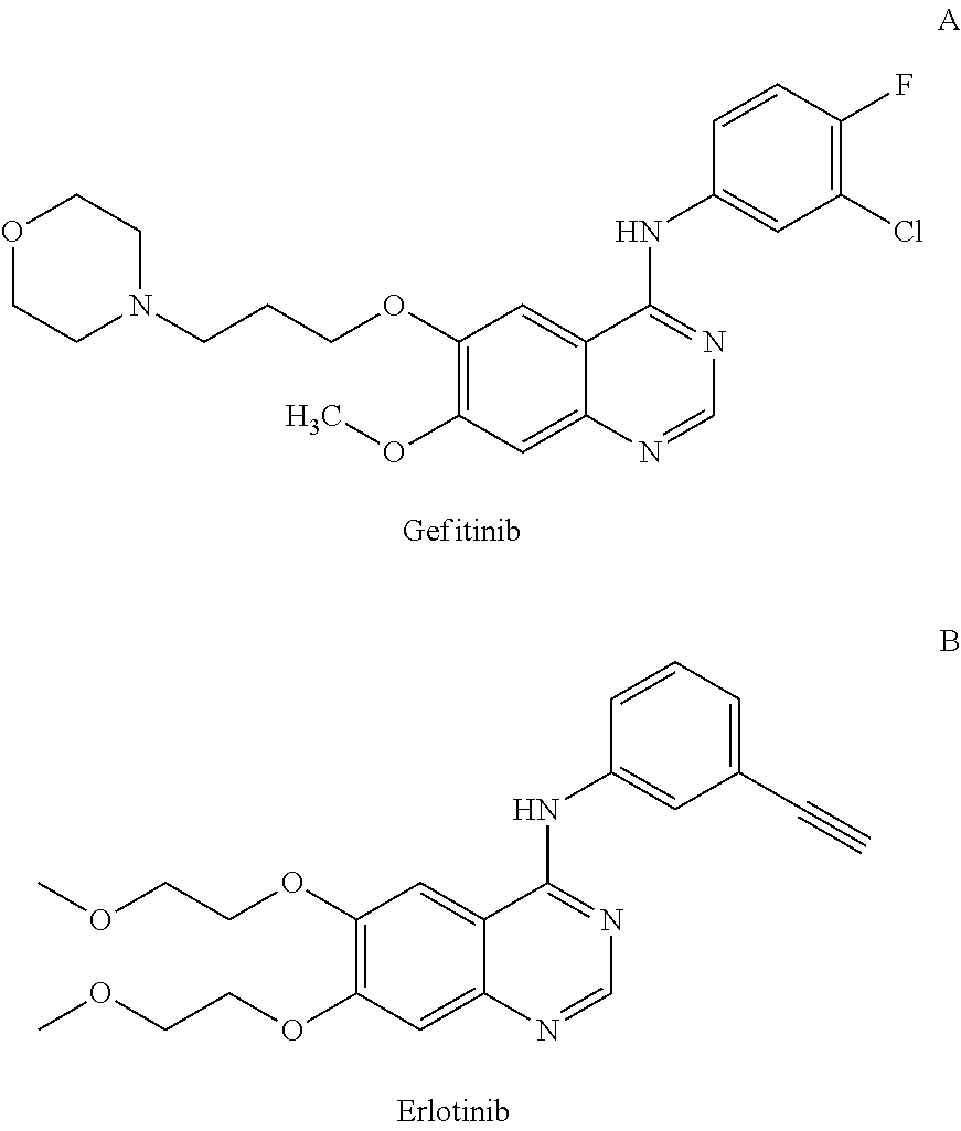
C1(OCCCN2CCOCC2)=C(OC)C=C2C(=C1)C(NC1=CC(Cl)=C(F)C=C1)=NC=N2.C1(OCCOC)=C(OCCOC)C=C2C(=C1)C(NC1=CC(C#C)=CC=C1)=NC=N2
